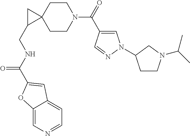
C1CC2(CCN1C(=O)C1=CN(C3CCN(C(C)C)C3)N=C1)CC2CNC(=O)C1=CC2=CC=NC=C2O1
